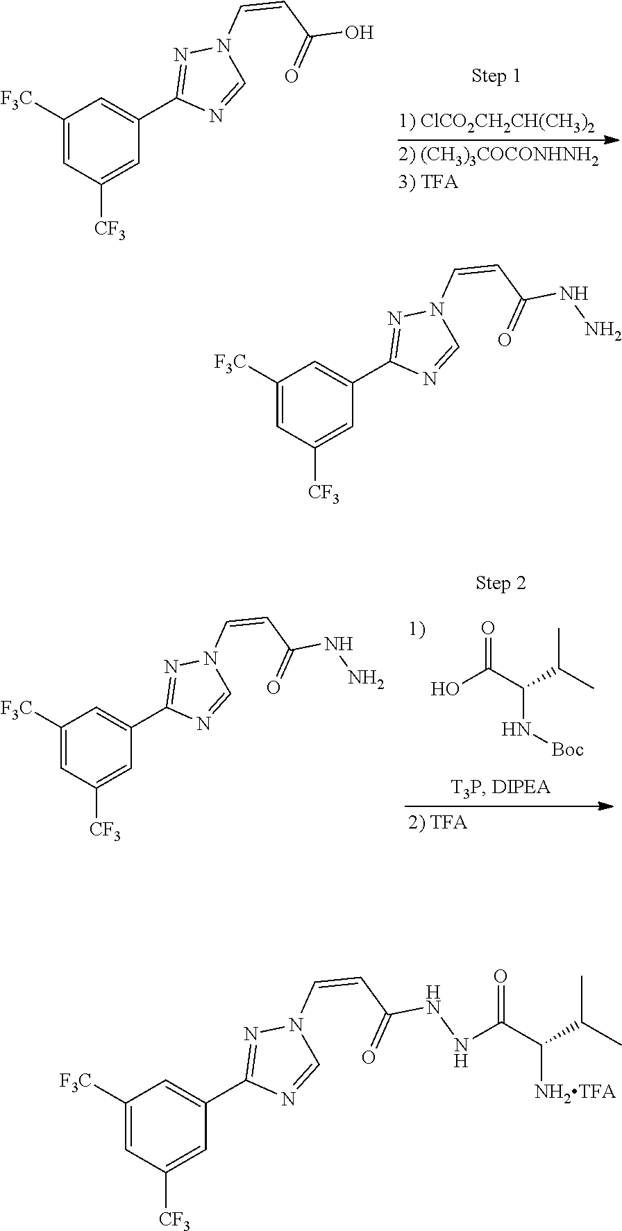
C1([F3C])=CC([CF3])=CC(C2=NN(C=CC(=O)O)C=N2)=C1.OC(C(C(C)C)N[Boc])=O.C1([F3C])=CC([CF3])=CC(C2=NN(C=CC(=O)NN)C=N2)=C1.C1([F3C])=CC([CF3])=CC(C2=NN(C=CC(=O)NN)C=N2)=C1.C1([F3C])=CC([CF3])=CC(C2=NN(C=CC(=O)NNC(C(C(C)C)[NH2TFA])=O)C=N2)=C1
